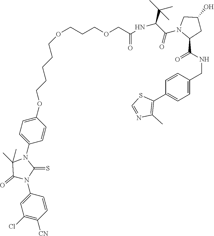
O(CCCOCC(NC(C(C)(C)C)C(=O)N1C(C(NCC2=CC=C(C3=C(C)N=CS3)C=C2)=O)CC(O)C1)=O)CCCCCOC1=CC=C(N2C(C)(C)C(=O)N(C3=CC(Cl)=C([CN])C=C3)C2=S)C=C1
